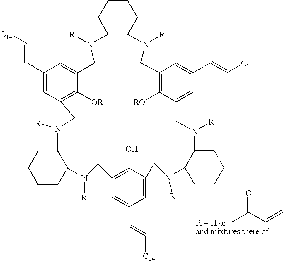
C1CCC2C(C1)N([R])CC1=C([OR])C(=CC(C=C[C14])=C1)CN([R])C1C(N([R])CC3=C([RO])C(=CC(C=C[C14])=C3)CN([R])C3C(N([R])CC4=CC(C=C[C14])=CC(=C4O)CN2[R])CCCC3)CCCC1.CC(C=C)=O
